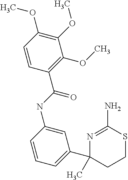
C1(OC)=C(OC)C=CC(C(NC2=CC(C3(C)N=C(N)SCC3)=CC=C2)=O)=C1OC
